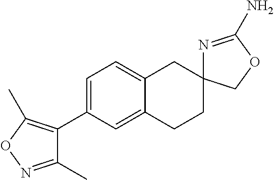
C12=CC(C3=C(C)ON=C3C)=CC=C1CC1(CC2)N=C(N)OC1
